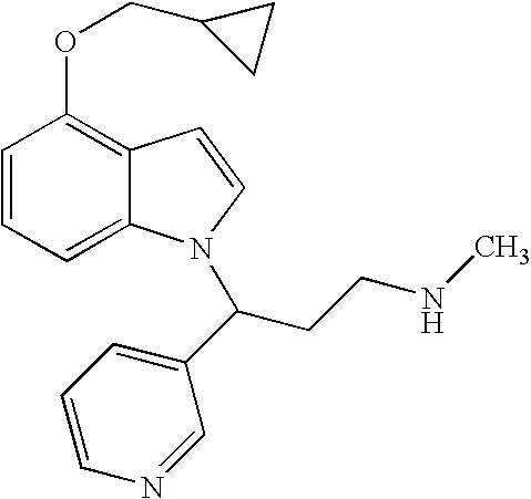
C1=CC=C2C(=C1OCC1CC1)C=CN2C(CCNC)C1=CC=CN=C1
